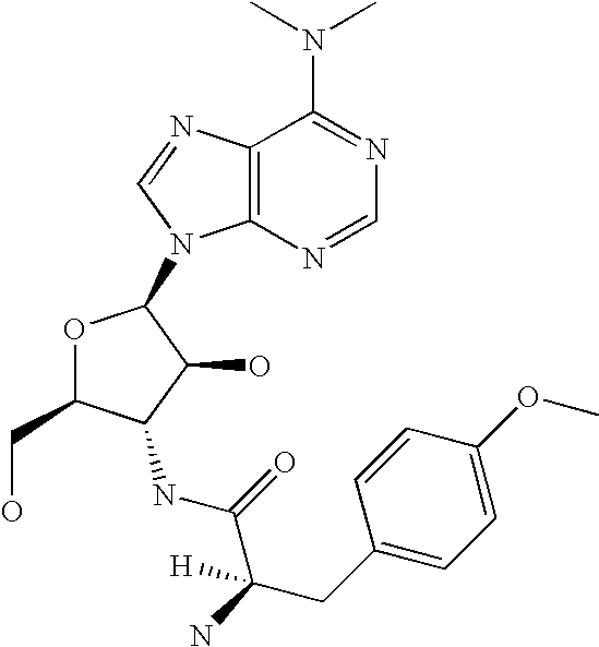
O1C(CO)C(NC(C(CC2=CC=C(OC)C=C2)(N)[H])=O)C(O)C1N1C2=C(N=C1)C(N(C)C)=NC=N2
